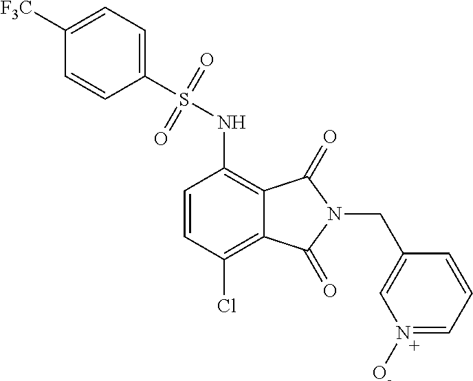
C1([F3C])=CC=C(S(=O)(=O)NC2=C3C(=C(Cl)C=C2)C(=O)N(CC2=CN([O-])=CC=C2)C3=O)C=C1
